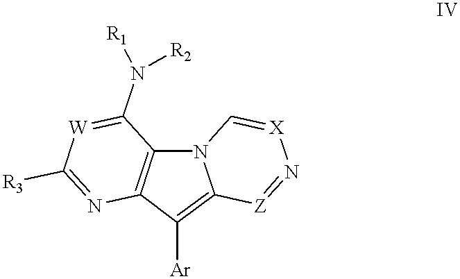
N12C3=C(C([Ar])=C1[Z]=N[X]=C2)N=C([R3])[W]=C3N([R1])[R2]
